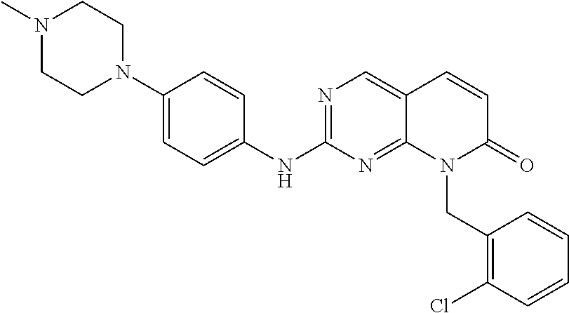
C1(N2CCN(C)CC2)=CC=C(NC2=NC=C3C(=N2)N(CC2=C(Cl)C=CC=C2)C(=O)C=C3)C=C1
